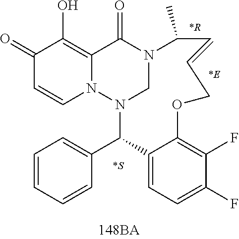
C1(=O)C=CN2C(=C1O)C(=O)N1CN2C(C2=CC=CC=C2)C2=CC=C(F)C(F)=C2OCC=CC1C.[*S].[*R].[*E]
